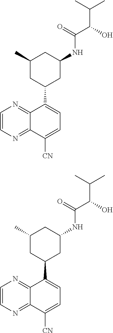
C(=O)(C(C(C)C)O)NC1CC(C2=CC=C([CN])C3=NC=CN=C32)CC(C)C1.C(=O)(C(C(C)C)O)NC1CC(C)CC(C2=CC=C([CN])C3=NC=CN=C23)C1
